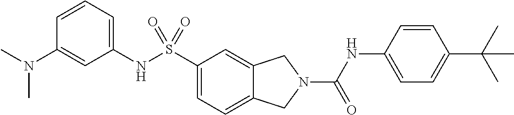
C1=CC=C(NS(C2=CC=C3C(=C2)CN(C(NC2=CC=C(C(C)(C)C)C=C2)=O)C3)(=O)=O)C=C1N(C)C
